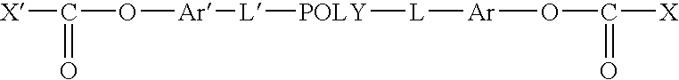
O([Ar][L][POLY][L][Ar]OC(=O)[X])C([X])=O
